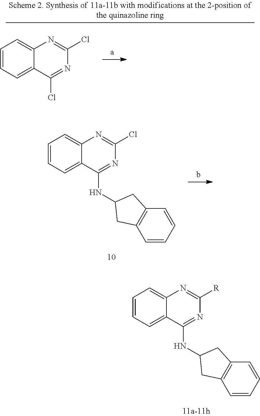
C1=CC=C2C(=C1)N=C(Cl)N=C2NC1CC2=C(C=CC=C2)C1.C1=CC=C2C(=C1)N=C([R])N=C2NC1CC2=C(C=CC=C2)C1.C1=CC=C2C(=C1)N=C(Cl)N=C2Cl
